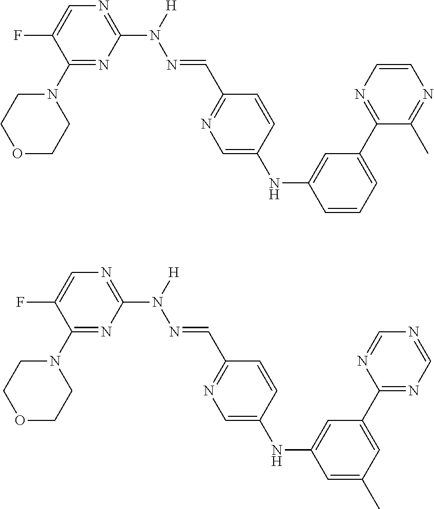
N1=C(N([H])N=CC2=NC=C(NC3=CC(C4=NC=CN=C4C)=CC=C3)C=C2)N=C(N2CCOCC2)C(F)=C1.N1=C(N([H])N=CC2=NC=C(NC3=CC(C4=NC=NC=N4)=CC(C)=C3)C=C2)N=C(N2CCOCC2)C(F)=C1
